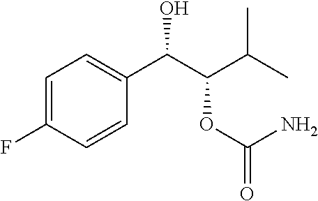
C1=C(F)C=CC(C(C(OC(=O)N)C(C)C)O)=C1
